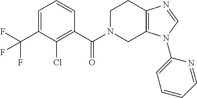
C1CC2=C(CN1C(C1=C(Cl)C(C(F)(F)F)=CC=C1)=O)N(C1=CC=CC=N1)C=N2
